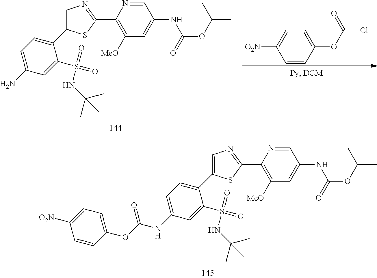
C1=CC(OC(Cl)=O)=CC=C1[O2N].C1(C2=CC=C(N)C=C2S(=O)(=O)NC(C)(C)C)=CN=C(C2=C([MeO])C=C(NC(OC(C)C)=O)C=N2)S1.C1(C2=CC=C(NC(OC3=CC=C([O2N])C=C3)=O)C=C2S(=O)(=O)NC(C)(C)C)=CN=C(C2=C([MeO])C=C(NC(OC(C)C)=O)C=N2)S1
